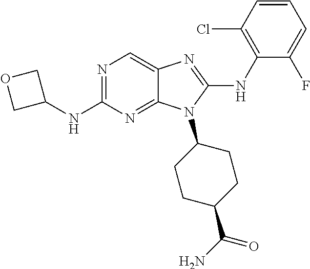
N1=C(NC2COC2)N=C2C(=C1)N=C(NC1=C(Cl)C=CC=C1F)N2C1CCC(C(N)=O)CC1
